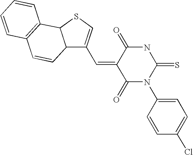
C12C(C=C3C(=O)N(C4=CC=C(Cl)C=C4)C(=S)NC3=O)=CSC1C1=C(C=C2)C=CC=C1
